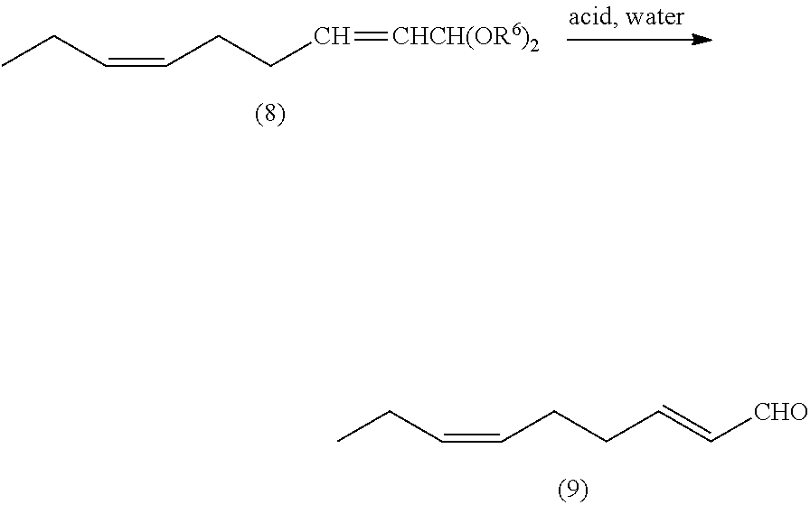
CCC=CCCC=[CHCH(OR6)2].CCC=CCCC=C[CHO]
